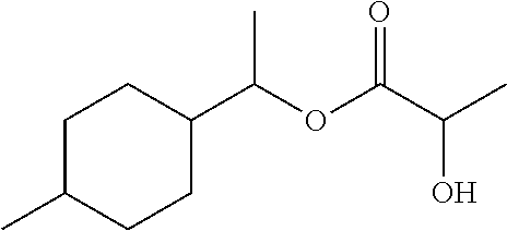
C1C(C)CCC(C(OC(C(C)O)=O)C)C1
